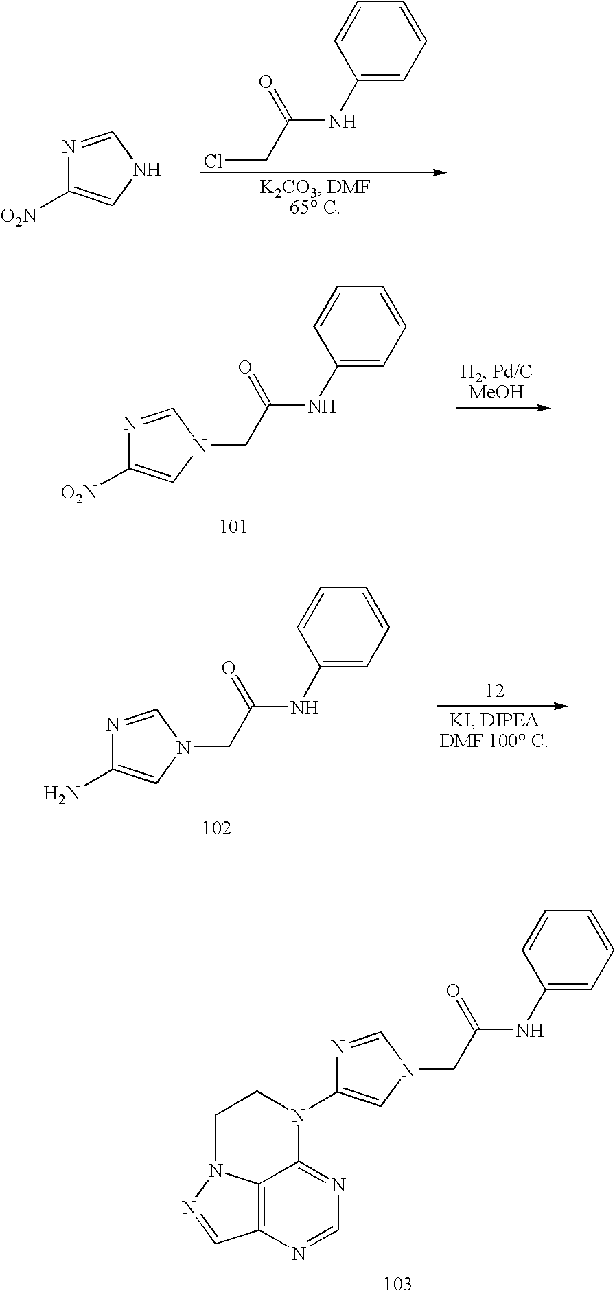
C1(NC(CCl)=O)=CC=CC=C1.N1=CNC=C1[O2N].N1=CN(CC(NC2=CC=CC=C2)=O)C=C1[O2N].N1=CN(CC(NC2=CC=CC=C2)=O)C=C1N.N1=CN(CC(NC2=CC=CC=C2)=O)C=C1N1C2=NC=NC3=C2N(N=C3)CC1
